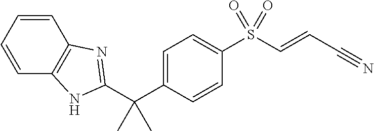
C1=C(C(C)(C)C2=NC3=C(C=CC=C3)N2)C=CC(S(C=CC#N)(=O)=O)=C1
